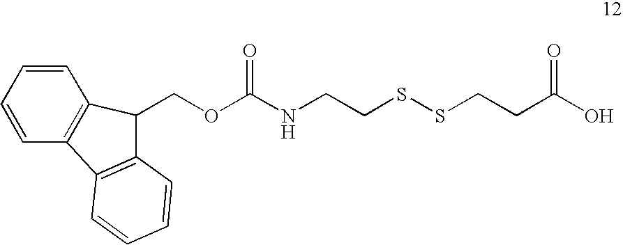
C1=CC=CC2=C1C(COC(NCCSSCCC(O)=O)=O)C1=C2C=CC=C1
